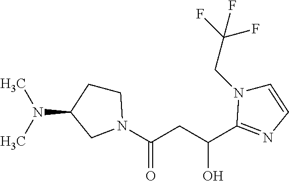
C1CN(C(CC(O)C2=NC=CN2CC(F)(F)F)=O)CC1N(C)C
